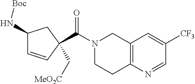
C12=C(N=CC([CF3])=C1)CCN(C(=O)C1(C[MeO2C])C=CC(N[Boc])C1)C2
